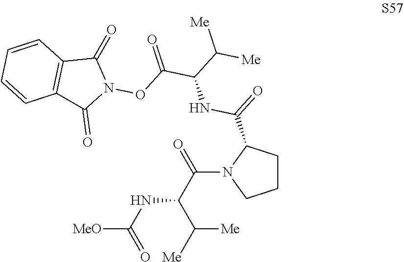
C1CC(C(=O)NC(C(ON2C(=O)C3=C(C2=O)C=CC=C3)=O)C([Me])[Me])N(C(C(NC(=O)[MeO])C([Me])[Me])=O)C1
